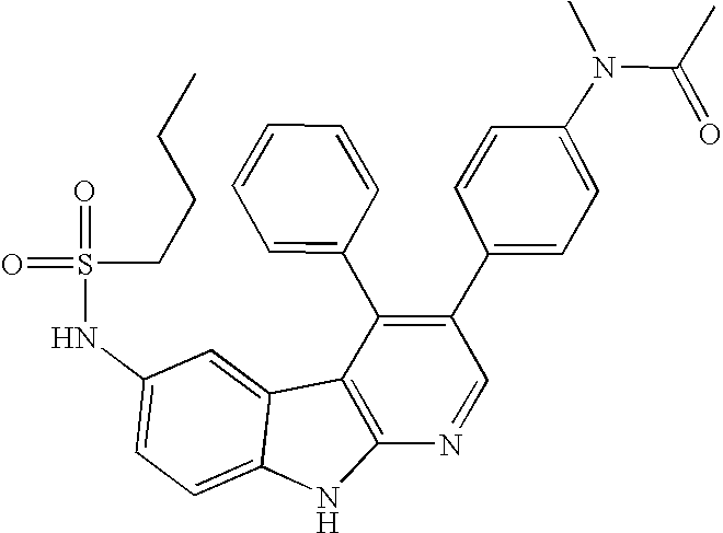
N(C1=CC=C2C(=C1)C1=C(N2)N=CC(C2=CC=C(N(C(=O)C)C)C=C2)=C1C1=CC=CC=C1)S(CCCC)(=O)=O
